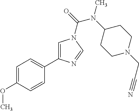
C1=C(OC)C=CC(C2=CN(C(=O)N(C3CCN(CC#N)CC3)C)C=N2)=C1
